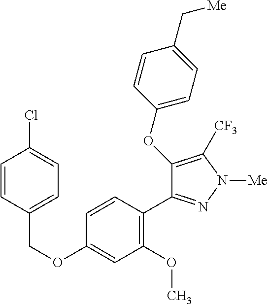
C(OC1=CC(OC)=C(C2=NN([Me])C([CF3])=C2OC2=CC=C(C[Me])C=C2)C=C1)C1=CC=C(Cl)C=C1
